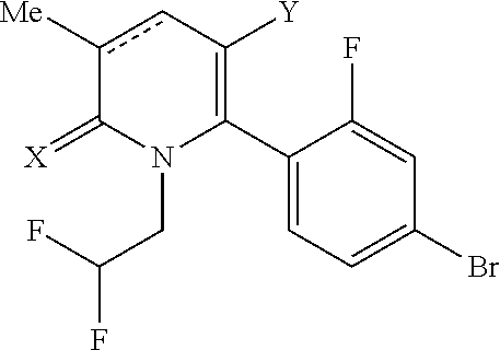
C1(C2=C([Y])cc([Me])C(=[X])N2CC(F)F)=CC=C(Br)C=C1F
